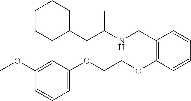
C1(OCCOC2=C(CNC(CC3CCCCC3)C)C=CC=C2)=CC=CC(OC)=C1
